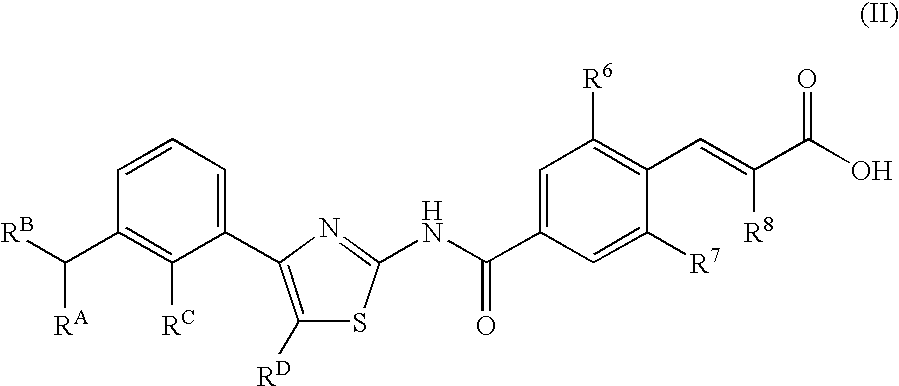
C1(C2=C([RD])SC(NC(C3=CC([R6])=C(C=C(C(O)=O)[R8])C([R7])=C3)=O)=N2)=CC=CC(C([RB])[RA])=C1[RC]
